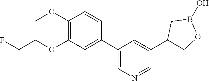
C1(OC)=C(OCCF)C=C(C2=CN=CC(C3COB(O)C3)=C2)C=C1
